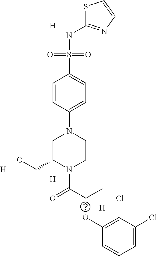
S1C(NS(C2=CC=C(N3CC(CO)N(C(=O)CC)CC3)C=C2)(=O)=O)=NC=C1.[H].[H].[H].[H].OC1=C(Cl)C(Cl)=CC=C1
